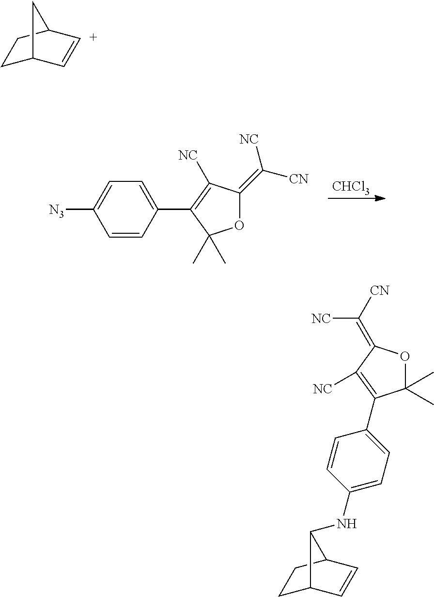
[N3]C1=CC=C(C2=C([NC])C(=C([CN])[NC])OC2(C)C)C=C1.[CHCl3].C1C2C=[C+]C(C1)C2.C1=CC(NC2C3CCC2C=C3)=CC=C1C1=C([NC])C(=C([CN])[NC])OC1(C)C
